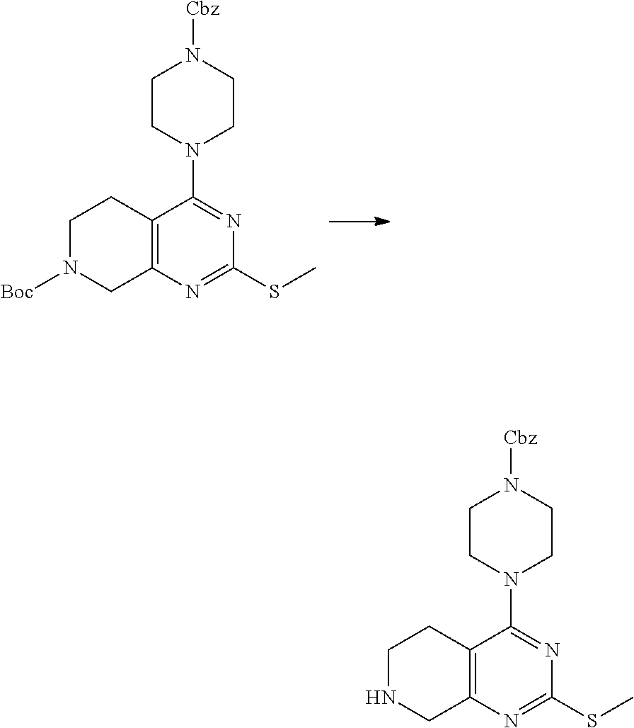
C1N([Boc])CC2=C(C1)C(N1CCN([Cbz])CC1)=NC(SC)=N2.C1NCC2=C(C1)C(N1CCN([Cbz])CC1)=NC(SC)=N2
